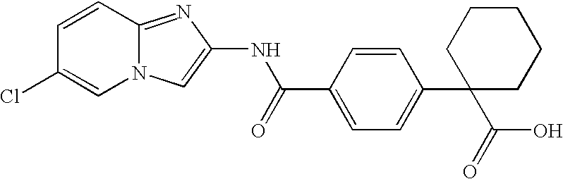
C1=CC2=NC(NC(C3=CC=C(C4(C(O)=O)CCCCC4)C=C3)=O)=CN2C=C1Cl
